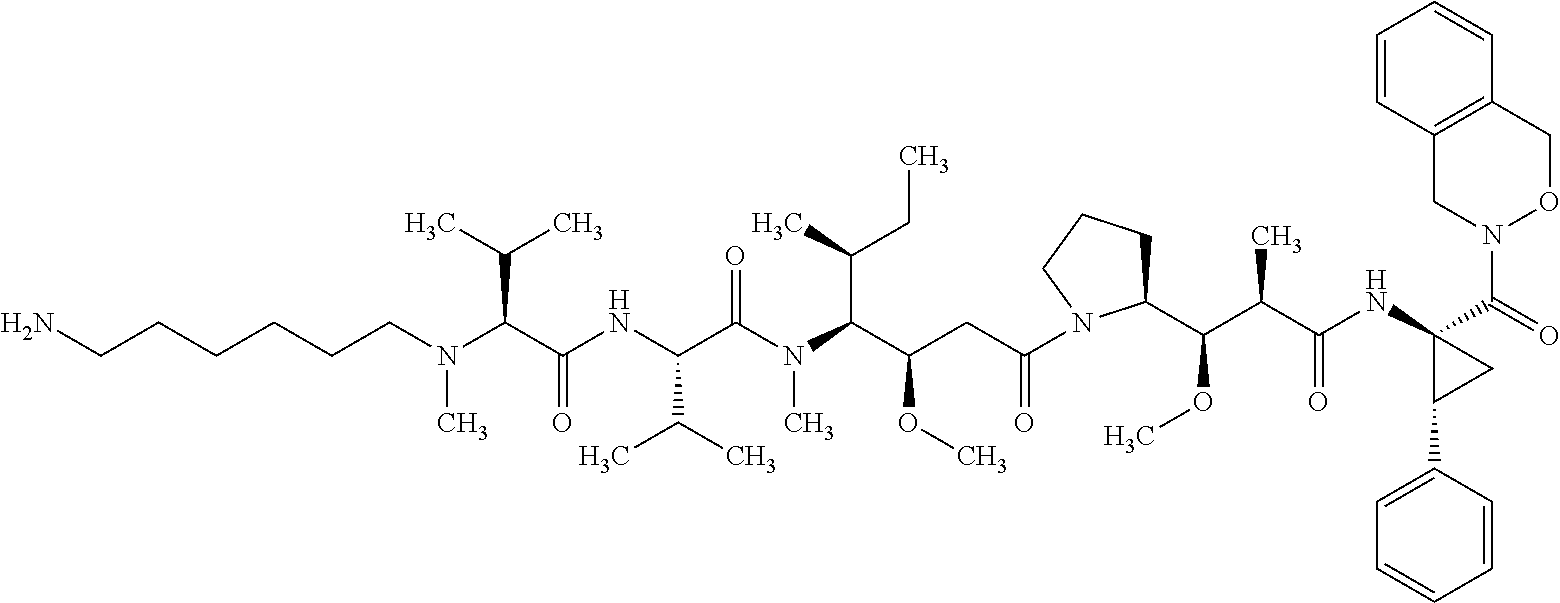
C(CN(C(C(NC(C(N(C)C(C(CC)C)C(OC)CC(=O)N1C(C(OC)C(C(=O)NC2(C(=O)N3OCC4=C(C3)C=CC=C4)C(C3=CC=CC=C3)C2)C)CCC1)=O)C(C)C)=O)C(C)C)C)CCCCN
